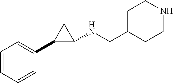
C1=CC=CC(C2CC2NCC2CCNCC2)=C1
